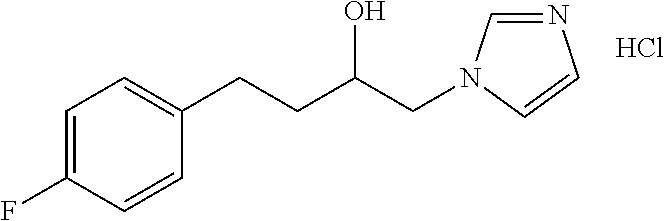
C1=C(F)C=CC(CCC(CN2C=NC=C2)O)=C1.Cl
